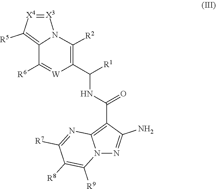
C1(C(NC(C2=C3N(N=C2N)C([R9])=C([R8])C([R7])=N3)=O)[R1])=C([R2])N2[X3]=[X4]C([R5])=C2C([R6])=[W]1
